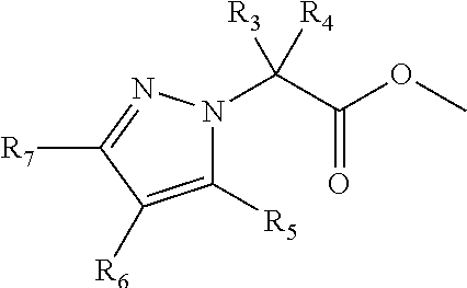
C1([R5])=C([R6])C([R7])=NN1C(C(OC)=O)([R3])[R4]
